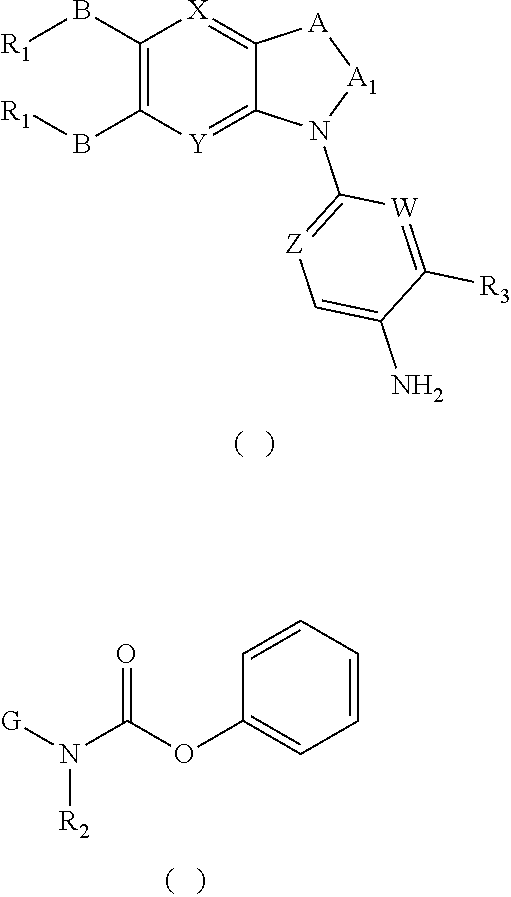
C1(B[R1])=C(B[R1])[Y]=C2C(=[X]1)[A][A1]N2C1=[Z]C=C(N)C([R3])=[W]1.C1=CC(OC(N([G])[R2])=O)=CC=C1
